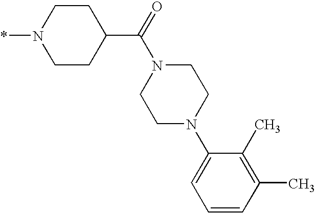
C1CC(C(=O)N2CCN(C3=CC=CC(C)=C3C)CC2)CCN1*
